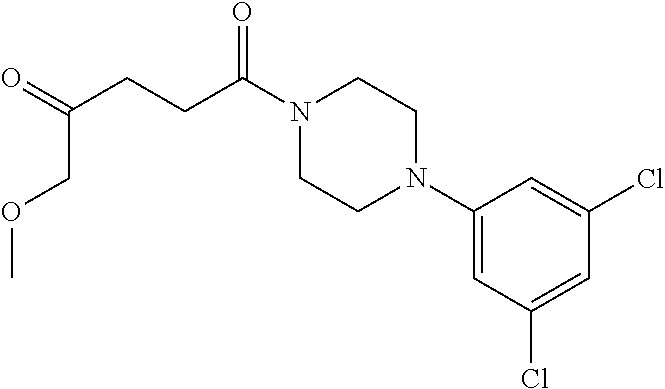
C(CC(=O)COC)C(=O)N1CCN(C2=CC(Cl)=CC(Cl)=C2)CC1
